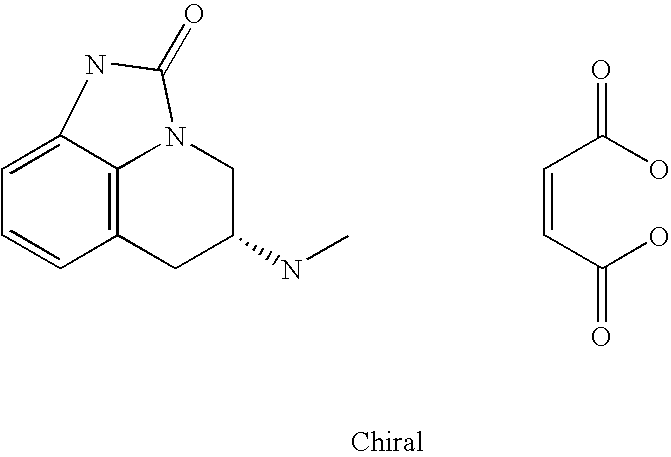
C1=C2C3=C(C=C1)CC(NC)CN3C(=O)N2.C(=CC(O)=O)C(O)=O
